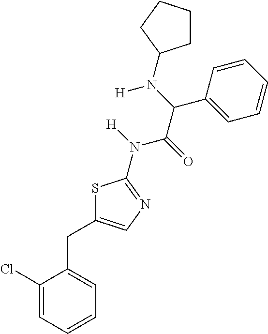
C1(Cl)=CC=CC=C1CC1=CN=C(N(C(C(C2=CC=CC=C2)N([H])C2CCCC2)=O)[H])S1
